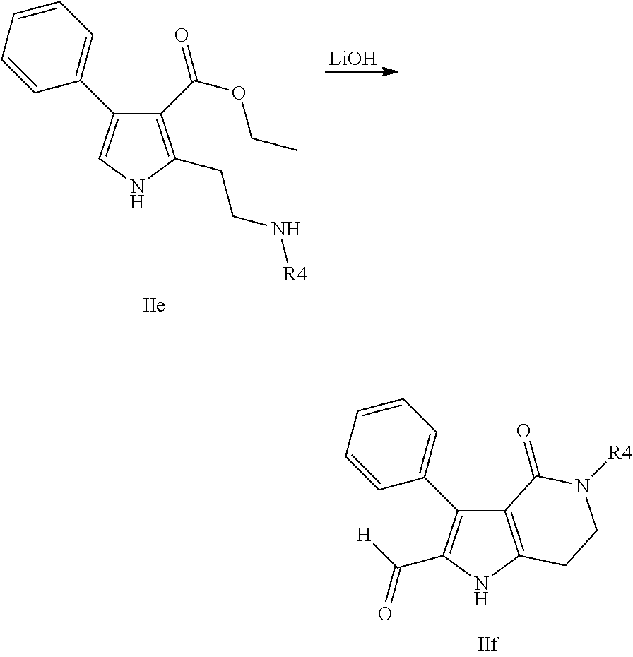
C1(C(OCC)=O)=C(CCN[R4])NC=C1C1=CC=CC=C1.[LiOH].C12=C(NC(C([H])=O)=C1C1=CC=CC=C1)CCN([R4])C2=O
